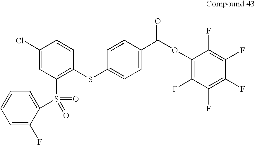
C1(Cl)=CC(S(C2=CC=CC=C2F)(=O)=O)=C(SC2=CC=C(C(OC3=C(F)C(F)=C(F)C(F)=C3F)=O)C=C2)C=C1
